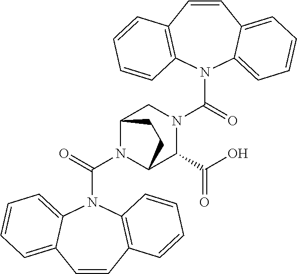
C(N1C2C(C(O)=O)N(C(N3C4=CC=CC=C4C=CC4=C3C=CC=C4)=O)CC1CC2)(=O)N1C2=C(C=CC3=CC=CC=C13)C=CC=C2
